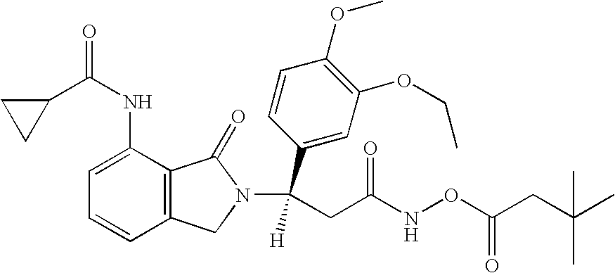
C1=C(NC(=O)C2CC2)C2=C(C=C1)CN(C(C1=CC(OCC)=C(OC)C=C1)([H])CC(NOC(CC(C)(C)C)=O)=O)C2=O
